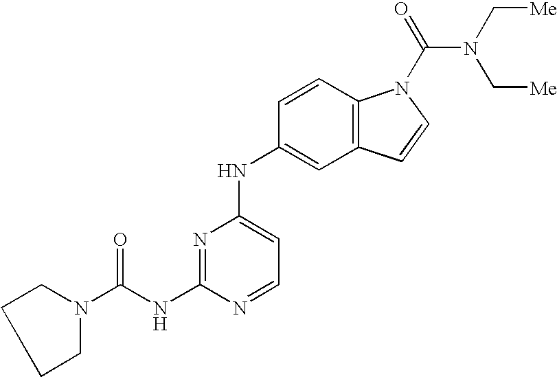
C1CCN(C(NC2=NC(NC3=CC4=C(C=C3)N(C(=O)N(C[Me])C[Me])C=C4)=CC=N2)=O)C1
